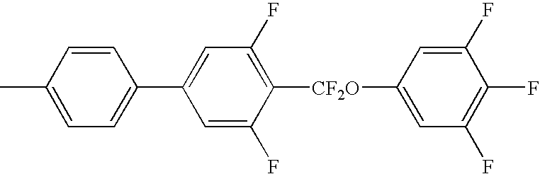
C1=C(C)C=CC(C2=CC(F)=C([CF2O]C3=CC(F)=C(F)C(F)=C3)C(F)=C2)=C1
